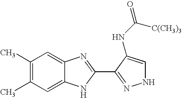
C12=CC(C)=C(C)C=C1N=C(C1=NNC=C1NC(=O)[C(CH3)3])N2
